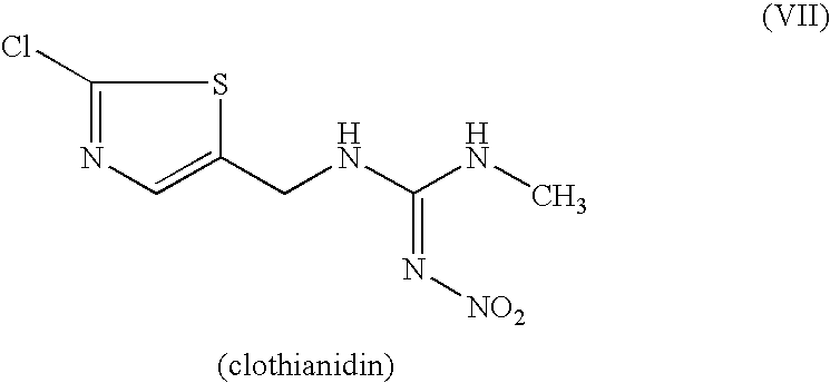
C1(Cl)=NC=C(CNC(NC)=N[NO2])S1
